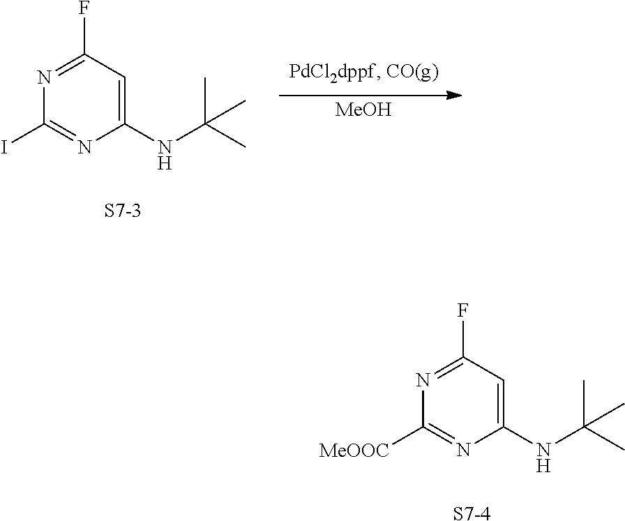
C1(NC(C)(C)C)=CC(F)=NC(I)=N1.[S7-3].[MeOH].C1(NC(C)(C)C)=CC(F)=NC([MeOOC])=N1.[S7-4]
